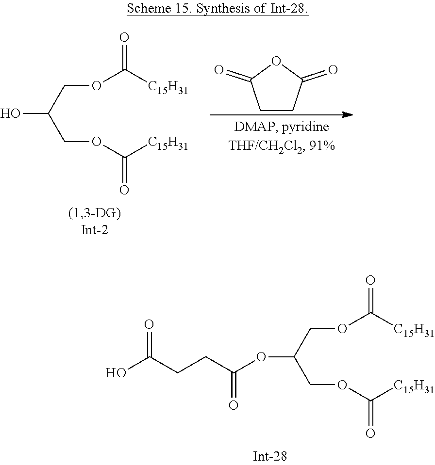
OC(COC([C15H31])=O)COC([C15H31])=O.C1CC(=O)OC1=O.O(C(COC([C15H31])=O)COC([C15H31])=O)C(CCC(O)=O)=O
